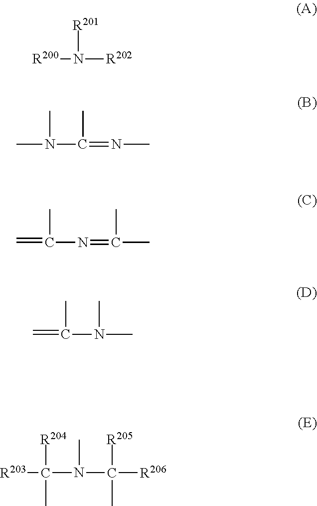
[R200]N([R202])[R201].CN(C)C(C)=NC.C=C(C)N=C(C)C.C=C(C)N(C)C.[R203]C(N(C([R206])([R205])C)C)([R204])C
